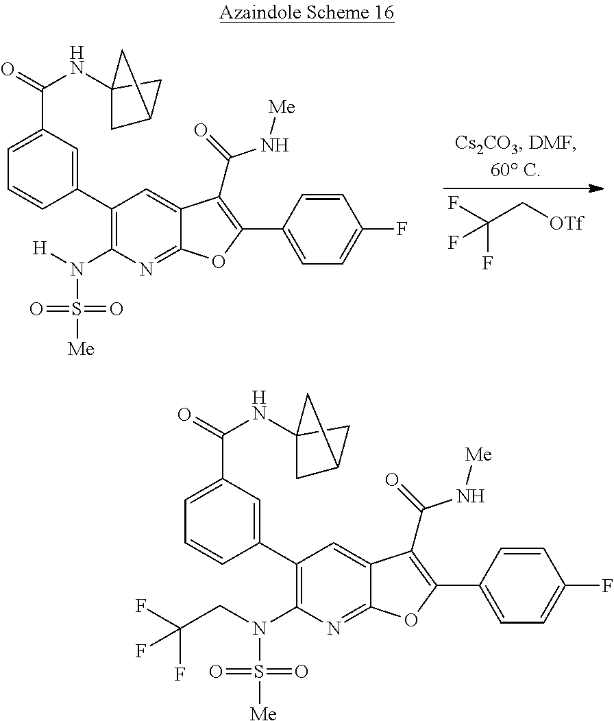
C1(C2=CC(C(=O)NC34CC(C3)C4)=CC=C2)=C(N(S([Me])(=O)=O)[H])N=C2C(=C1)C(C(=O)N[Me])=C(C1=CC=C(F)C=C1)O2.C([OTf])C(F)(F)F.C1(C2=CC(C(=O)NC34CC(C3)C4)=CC=C2)=C(N(S([Me])(=O)=O)CC(F)(F)F)N=C2C(=C1)C(C(=O)N[Me])=C(C1=CC=C(F)C=C1)O2
